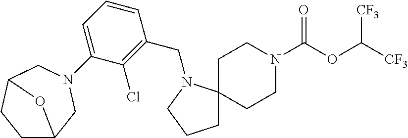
C1C2(N(CC3=C(Cl)C(N4CC5CCC(C4)O5)=CC=C3)CC1)CCN(C(OC([CF3])[CF3])=O)CC2
